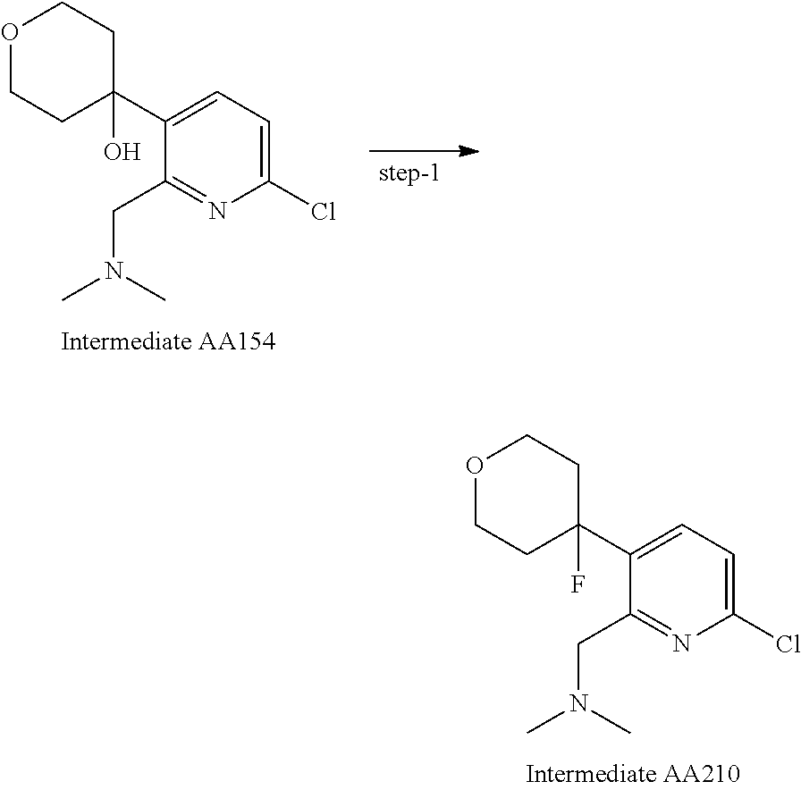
C1=C(C2(O)CCOCC2)C(CN(C)C)=NC(Cl)=C1.C1=C(C2(F)CCOCC2)C(CN(C)C)=NC(Cl)=C1
